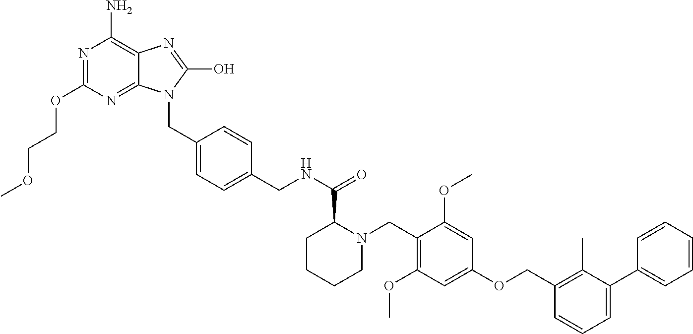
N1=C(OCCOC)N=C2C(=C1N)N=C(O)N2CC1=CC=C(CNC(C2CCCCN2CC2=C(OC)C=C(OCC3=C(C)C(C4=CC=CC=C4)=CC=C3)C=C2OC)=O)C=C1
